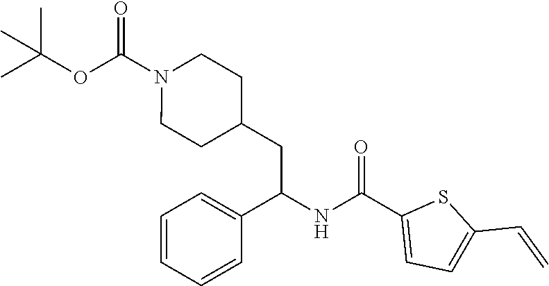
CC(OC(N1CCC(CC(NC(C2=CC=C(C=C)S2)=O)C2=CC=CC=C2)CC1)=O)(C)C
